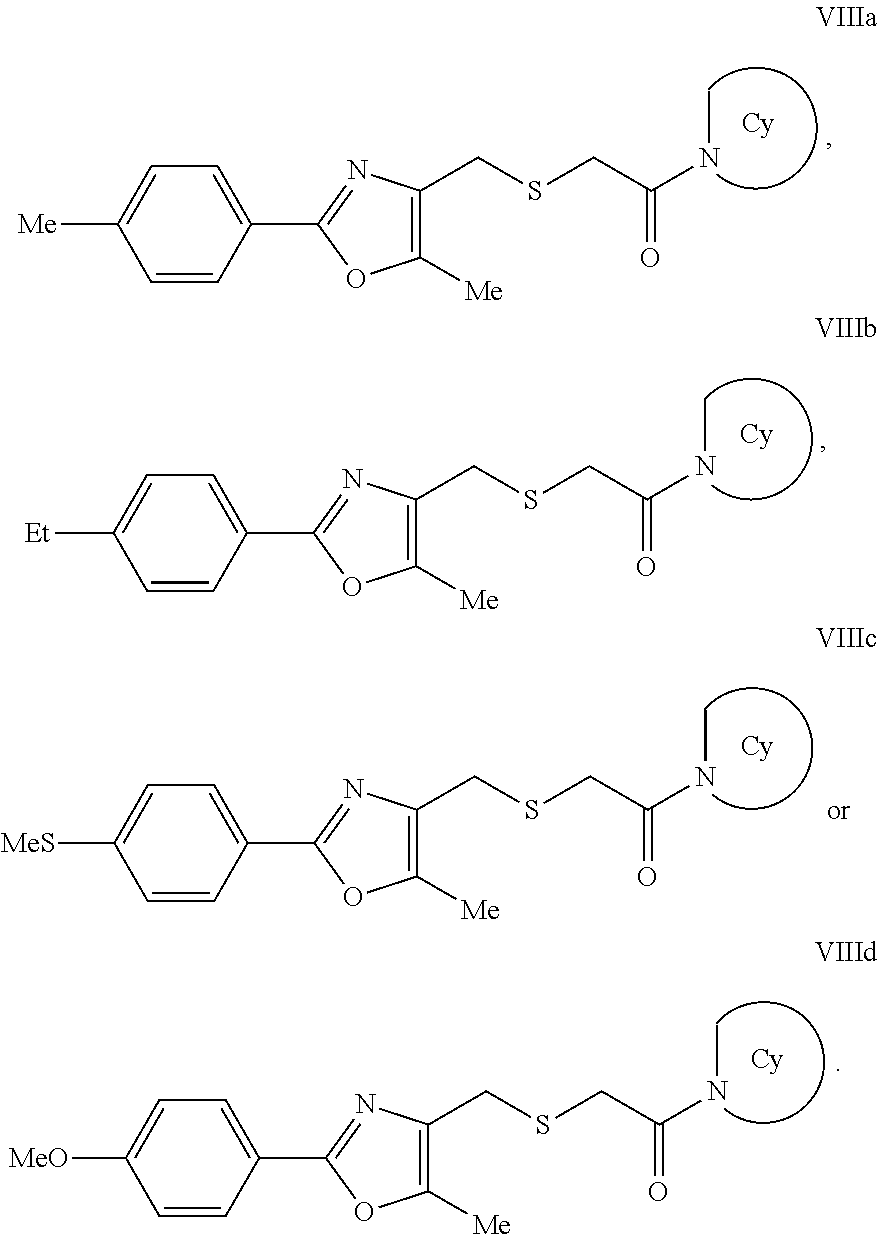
C1([Me])=C(CSCC(NC)=O)N=C(C2=CC=C([Me])C=C2)O1.C1([Me])=C(CSCC(NC)=O)N=C(C2=CC=C([Et])C=C2)O1.C1([Me])=C(CSCC(NC)=O)N=C(C2=CC=C([MeS])C=C2)O1.C1([Me])=C(CSCC(NC)=O)N=C(C2=CC=C([MeO])C=C2)O1
